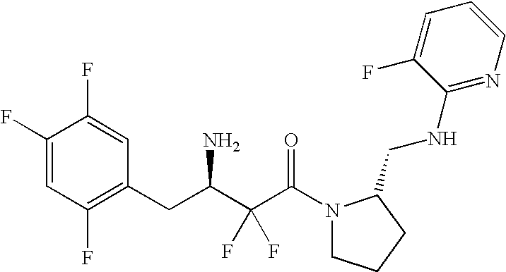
C1(F)=CC(F)=C(CC(N)C(C(=O)N2CCCC2CNC2=NC=CC=C2F)(F)F)C=C1F
